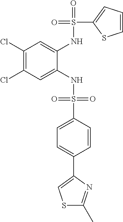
C1(Cl)=C(Cl)C=C(NS(=O)(=O)C2=CC=C(C3=CSC(C)=N3)C=C2)C(NS(=O)(C2=CC=CS2)=O)=C1
